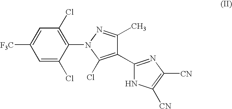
C1=C(Cl)C(N2N=C(C)C(C3=NC([CN])=C([CN])N3)=C2Cl)=C(Cl)C=C1[F3C]
